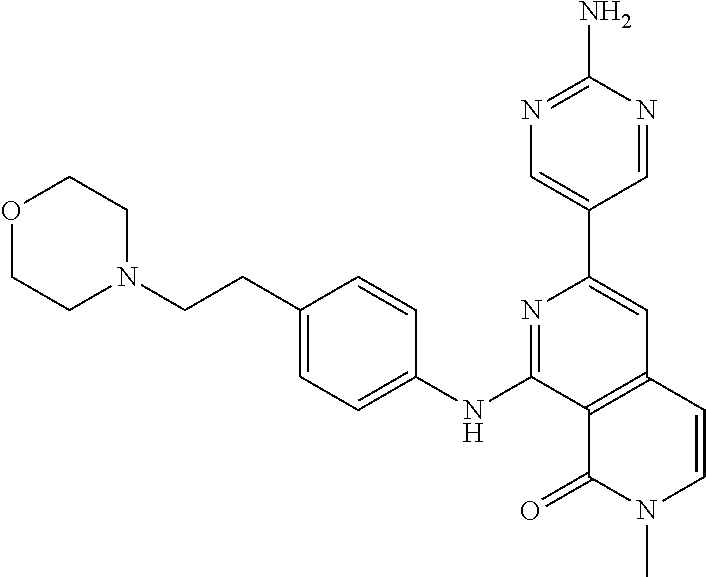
N1=C(NC2=CC=C(CCN3CCOCC3)C=C2)C2=C(C=C1C1=CN=C(N)N=C1)C=CN(C)C2=O
